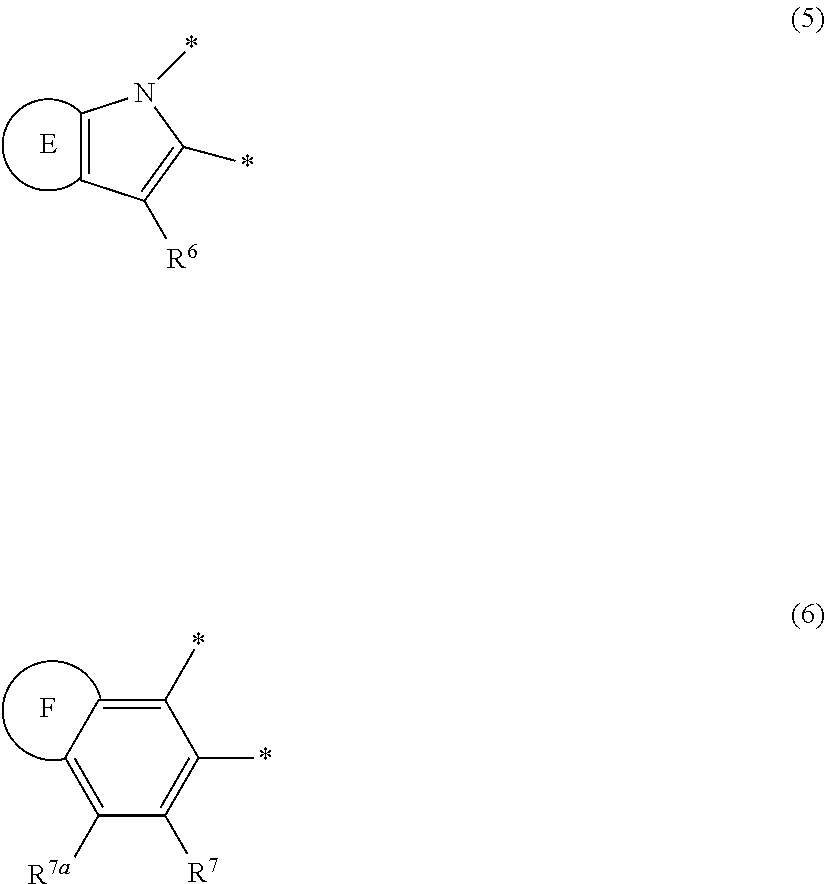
C1=CC([R6])=C(*)N1*.C1(*)=CC=C([R7a])C([R7])=C1*.F
